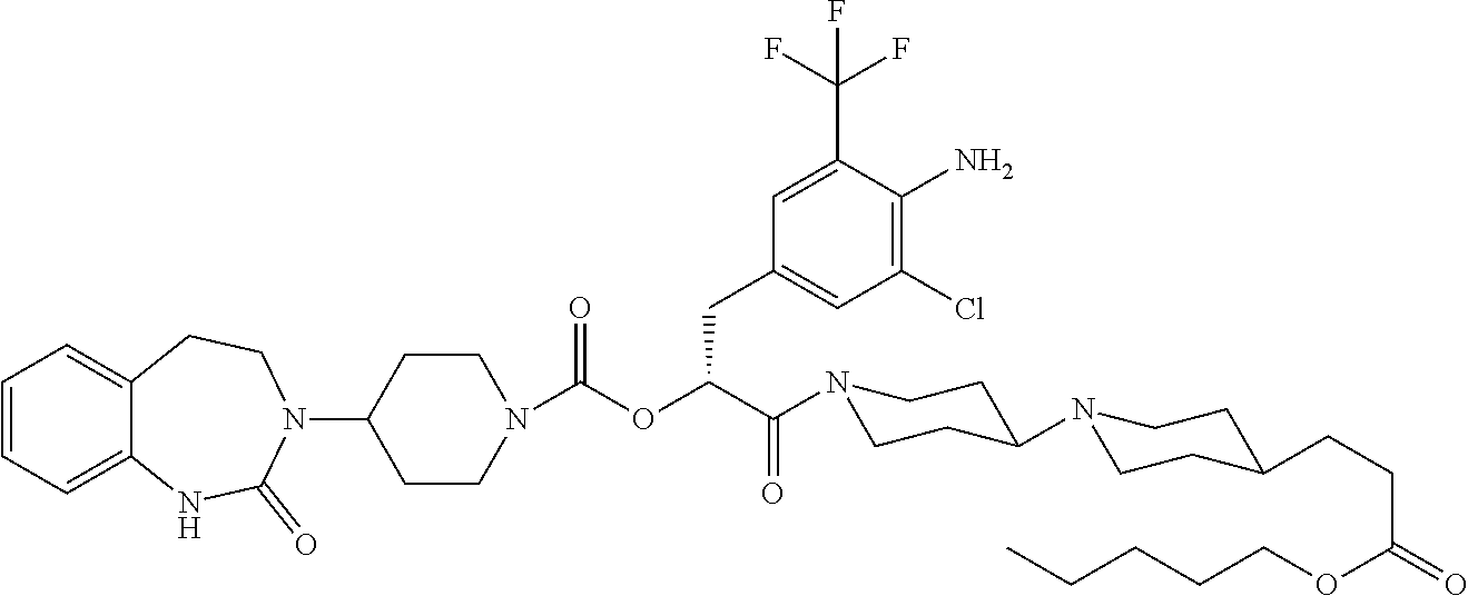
C1=CC=C2C(=C1)CCN(C1CCN(C(OC(C(N3CCC(N4CCC(CCC(OCCCCC)=O)CC4)CC3)=O)CC3=CC(Cl)=C(N)C(C(F)(F)F)=C3)=O)CC1)C(=O)N2
